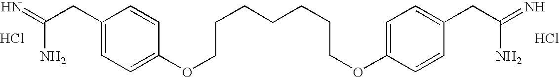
C1(CC(=N)N)=CC=C(OCCCCCCCOC2=CC=C(CC(N)=N)C=C2)C=C1.Cl.Cl
